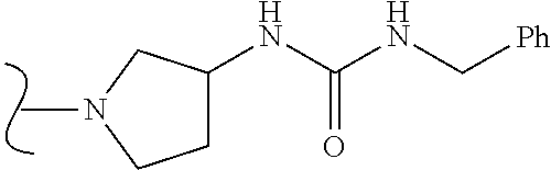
CN1CC(NC(NC[Ph])=O)CC1
